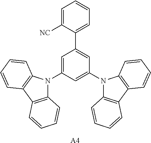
C1=C(N2C3=C(C4=C2C=CC=C4)C=CC=C3)C=C(N2C3=C(C4=C2C=CC=C4)C=CC=C3)C=C1C1=CC=CC=C1[NC].[A4]
